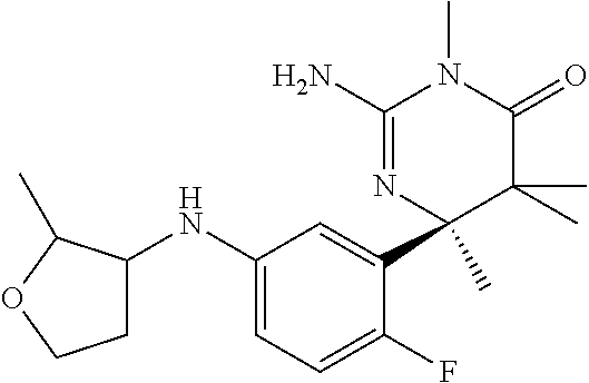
C1(NC2CCOC2C)=CC=C(F)C(C2(C)N=C(N)N(C)C(=O)C2(C)C)=C1
